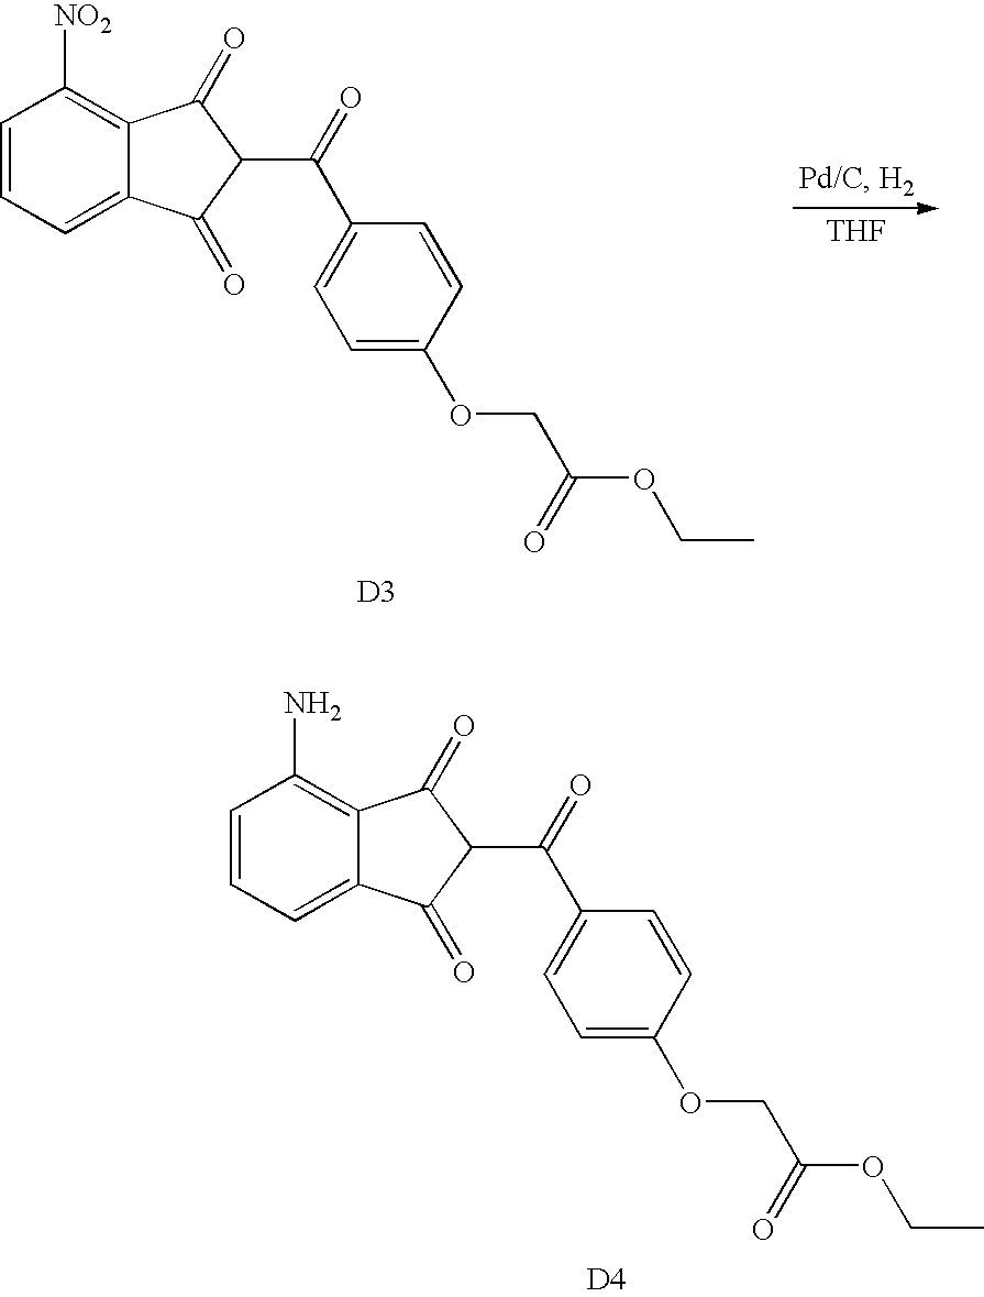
C1=CC=C2C(=C1N)C(=O)C(C(=O)C1=CC=C(OCC(OCC)=O)C=C1)C2=O.[D4].C1=CC=C2C(=C1[NO2])C(=O)C(C(=O)C1=CC=C(OCC(OCC)=O)C=C1)C2=O.[D3].[THF]
